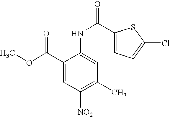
C1(NC(=O)C2=CC=C(Cl)S2)=CC(C)=C([NO2])C=C1C(OC)=O
